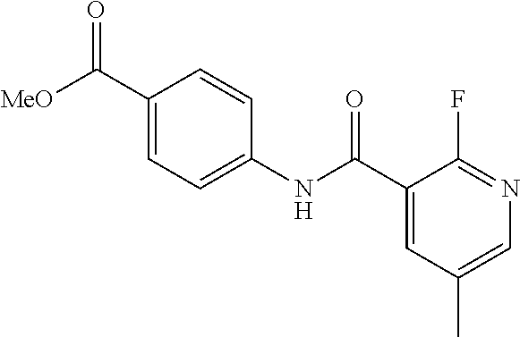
N1=C(F)C(C(NC2=CC=C(C([MeO])=O)C=C2)=O)=CC(C)=C1
